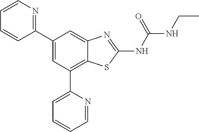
C1(C2=NC=CC=C2)=CC(C2=CC=CC=N2)=C2C(=C1)N=C(NC(NCC)=O)S2
